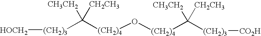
[(CH2)3](C([(CH2)4]O[(CH2)4]C([(CH2)3][CO2H])([CH3CH2])[CH2CH3])([CH3CH2])[CH2CH3])[HOCH2]
